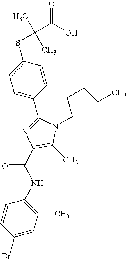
C1(C2=CC=C(SC(C)(C)C(O)=O)C=C2)=NC(C(NC2=C(C)C=C(Br)C=C2)=O)=C(C)N1CCCCC
